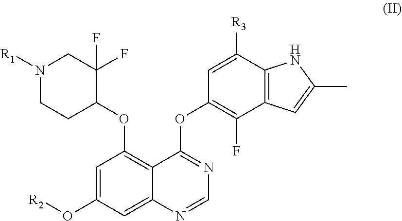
N1([R1])CCC(OC2=C3C(=CC(O[R2])=C2)N=CN=C3OC2=C(F)C3=C(C([R3])=C2)NC(C)=C3)C(F)(F)C1
